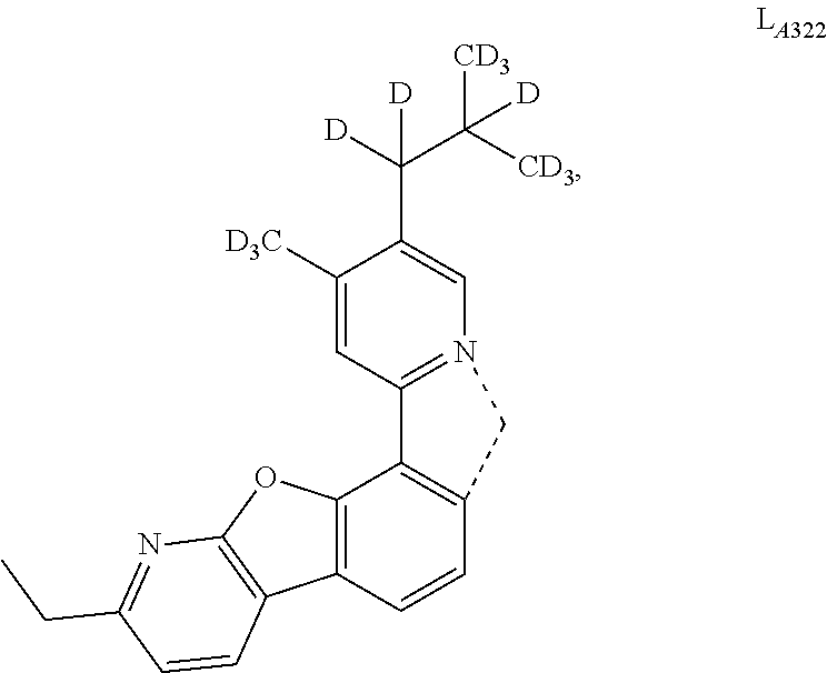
C1([D3C])=CC2=N(C=C1C([D])([D])C([CD3])([CD3])[D])CC1=C2C2=C(C=C1)C1=C(O2)N=C(CC)C=C1
